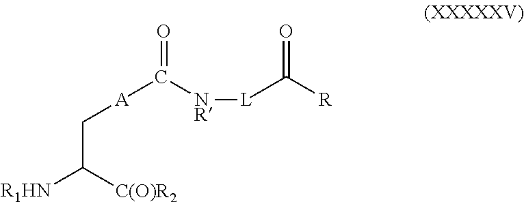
C([A]C(=O)[NR][L]C([R])=O)C([R1HN])[C(O)R2]
